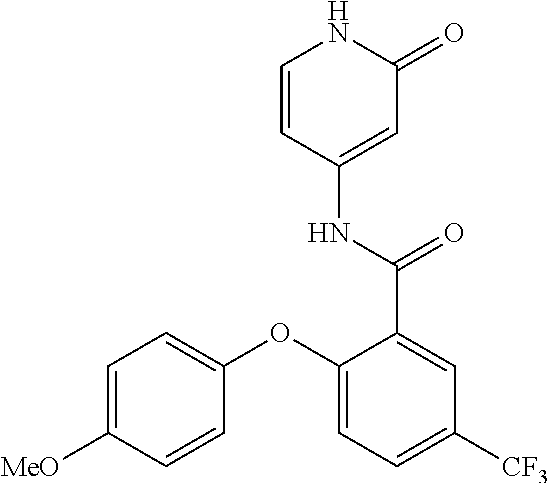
C1=CC(NC(=O)C2=CC([CF3])=CC=C2OC2=CC=C([MeO])C=C2)=CC(=O)N1
